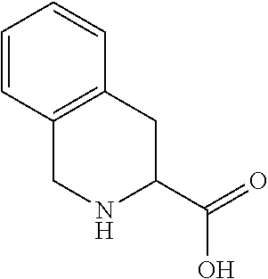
C1(C(=O)O)CC2=C(CN1)C=CC=C2
